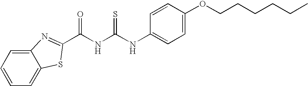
C1=CC(NC(NC(=O)C2=NC3=CC=CC=C3S2)=S)=CC=C1OCCCCCC
